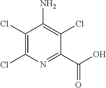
C1(Cl)=C(Cl)N=C(C(=O)O)C(Cl)=C1N
